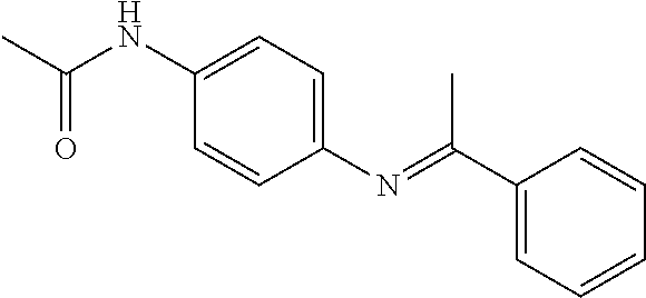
C1(N=C(C2=CC=CC=C2)C)=CC=C(NC(C)=O)C=C1
